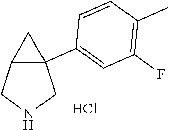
C12C(C3=CC(F)=C(C)C=C3)(CNC1)C2.Cl
